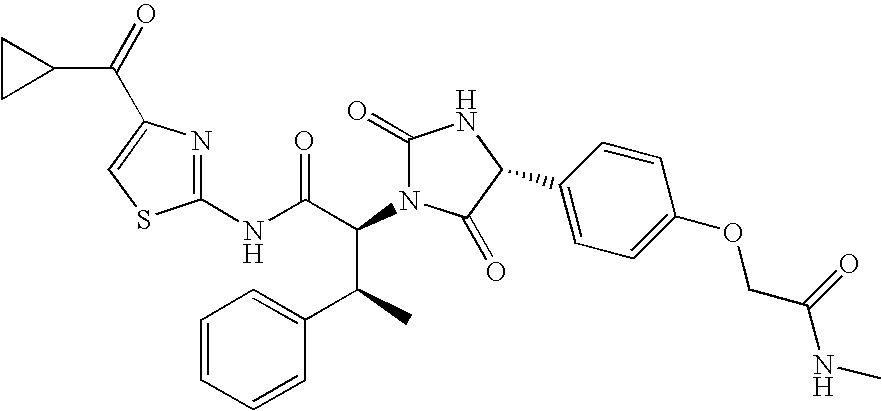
C1(NC(C(N2C(=O)NC(C3=CC=C(OCC(NC)=O)C=C3)C2=O)C(C2=CC=CC=C2)C)=O)=NC(C(=O)C2CC2)=CS1
